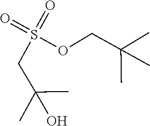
S(OCC(C)(C)C)(=O)(=O)CC(C)(C)O
